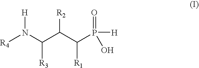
N(C(C(C(P([H])(=O)O)[R1])[R2])[R3])([R4])[H]
